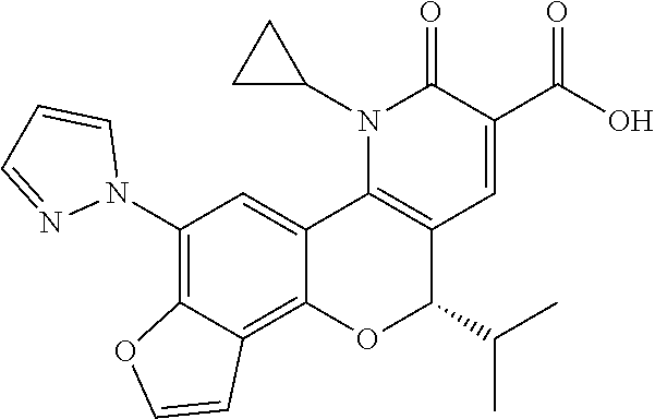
N1(C2CC2)C2=C(C=C(C(O)=O)C1=O)C(C(C)C)OC1=C3C(=C(N4C=CC=N4)C=C21)OC=C3
